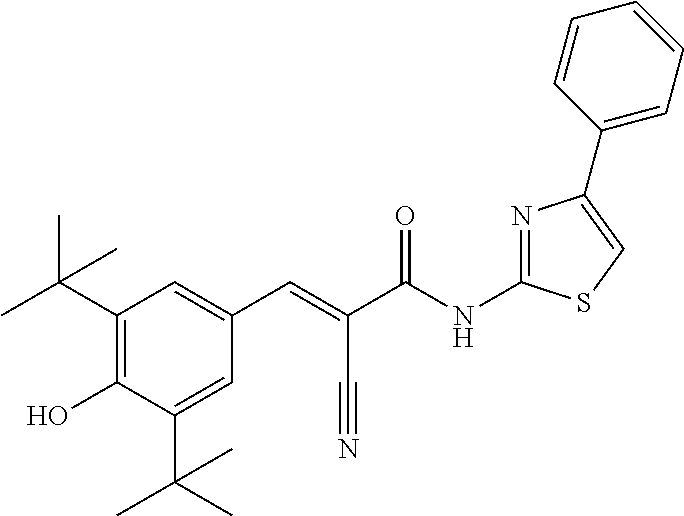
N1=C(NC(C(=CC2=CC(C(C)(C)C)=C(O)C(C(C)(C)C)=C2)C#N)=O)SC=C1C1=CC=CC=C1
